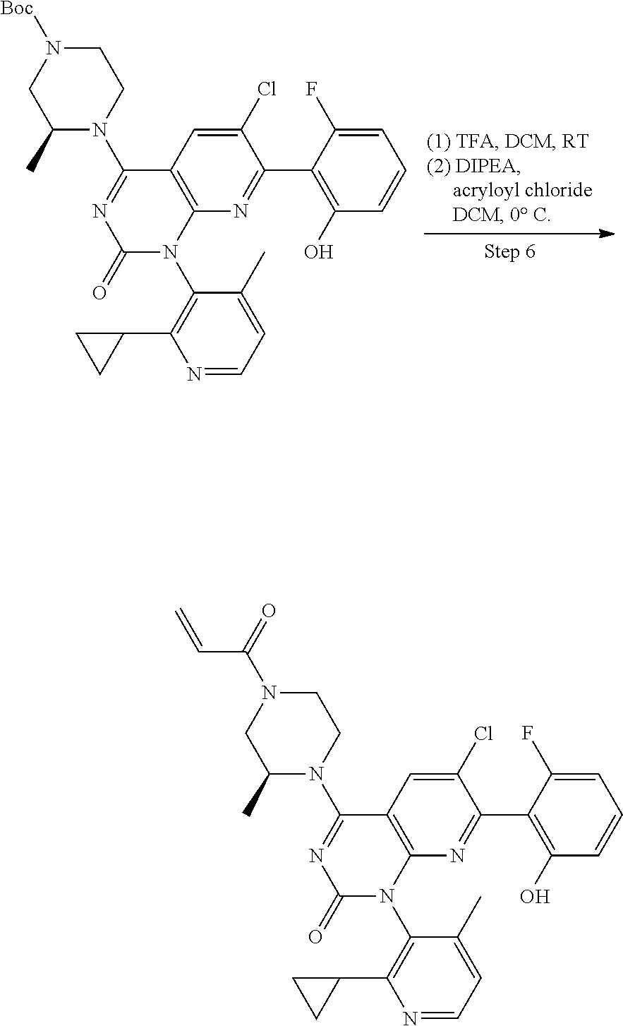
N1=CC=C(C)C(N2C3=C(C(N4CCN([Boc])CC4C)=NC2=O)C=C(Cl)C(C2=C(O)C=CC=C2F)=N3)=C1C1CC1.N1=CC=C(C)C(N2C3=C(C(N4CCN(C(C=C)=O)CC4C)=NC2=O)C=C(Cl)C(C2=C(O)C=CC=C2F)=N3)=C1C1CC1
